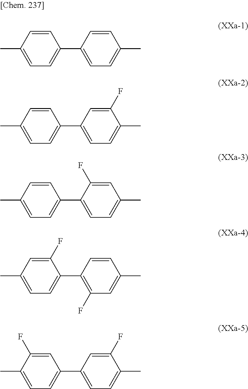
C1=CC(C)=CC=C1C1=CC=C(C)C=C1.C1=CC(C)=CC=C1C1=CC=C(C)C(F)=C1.C1=CC(C)=CC=C1C1=CC=C(C)C=C1F.C1(F)=CC(C)=CC=C1C1=C(F)C=C(C)C=C1.C1=C(F)C(C)=CC=C1C1=CC=C(C)C(F)=C1
